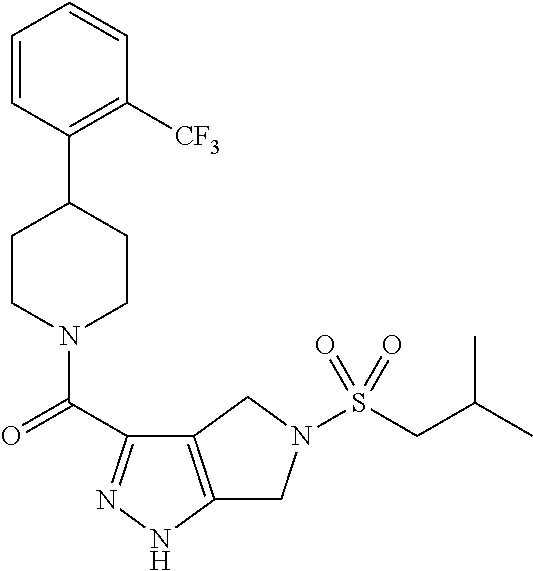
C1=CC(C2CCN(C(=O)C3=NNC4=C3CN(S(CC(C)C)(=O)=O)C4)CC2)=C([CF3])C=C1
